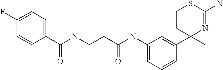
C1(C2=CC(NC(CCNC(C3=CC=C(F)C=C3)=O)=O)=CC=C2)(C)N=C(N)SCC1
